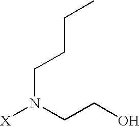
[X]N(CCO)CCCC
